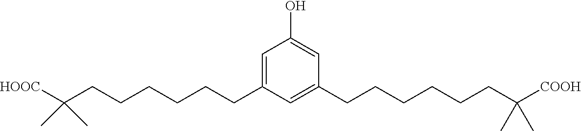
C1=C(CCCCCCC(C)(C)[HOOC])C=C(CCCCCCC(C)(C)[COOH])C=C1O
